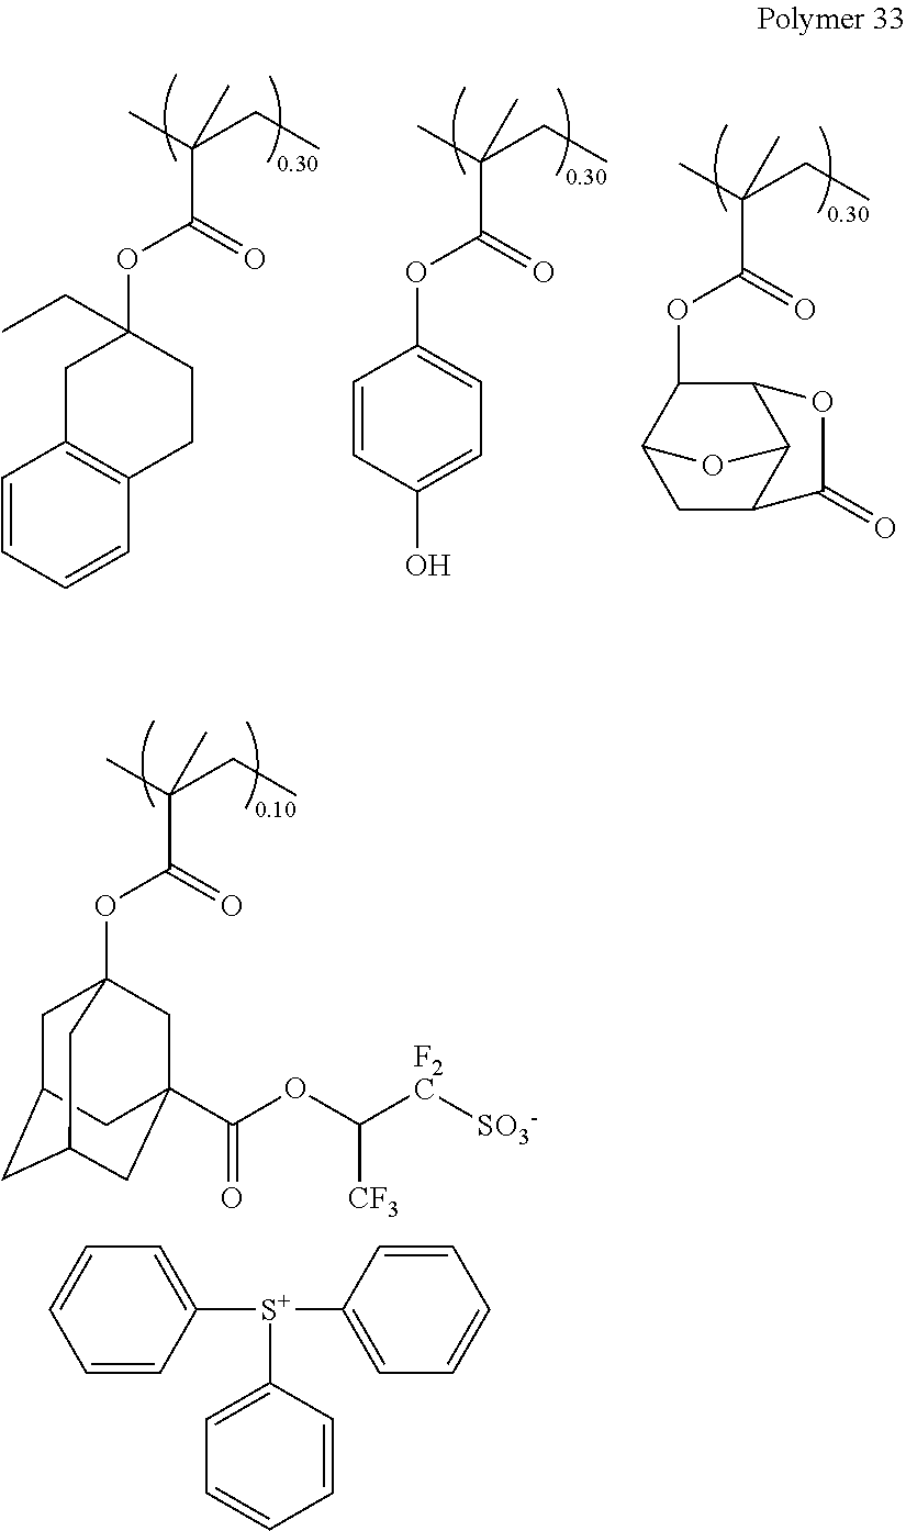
O(C(C(C)(CC)C)=O)C12CC3CC(CC(C(OC([F2C][SO3-])[CF3])=O)(C1)C3)C2.C1([S+](C2=CC=CC=C2)C2=CC=CC=C2)=CC=CC=C1.C1(OC(C(C)(CC)C)=O)=CC=C(O)C=C1.O(C(C(C)(CC)C)=O)C1(CC)CC2=C(CC1)C=CC=C2.C1(OC(C(C)(CC)C)=O)C2CC3C(C1OC3=O)O2
